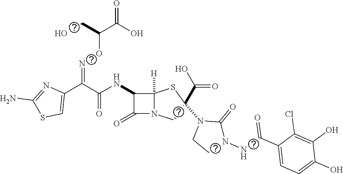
C(=O)(NC1C(=O)N2C1([H])SC(N1CCN(NC(C3=CC=C(O)C(O)=C3Cl)=O)C1=O)(C(O)=O)C2)C(C1=CSC(N)=N1)=NOC(C(O)=O)CO
